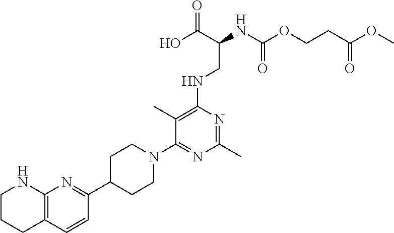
C1(N2CCC(C3=NC4=C(C=C3)CCCN4)CC2)=NC(C)=NC(NCC(C(O)=O)NC(OCCC(OC)=O)=O)=C1C
